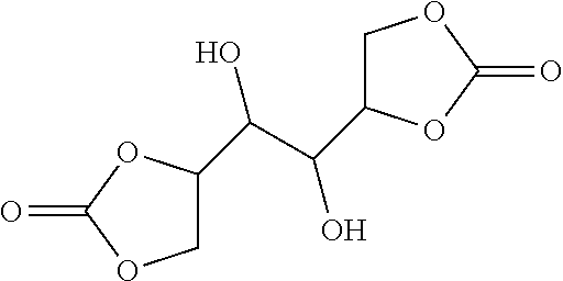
C1C(C(C(C2COC(=O)O2)O)O)OC(=O)O1
